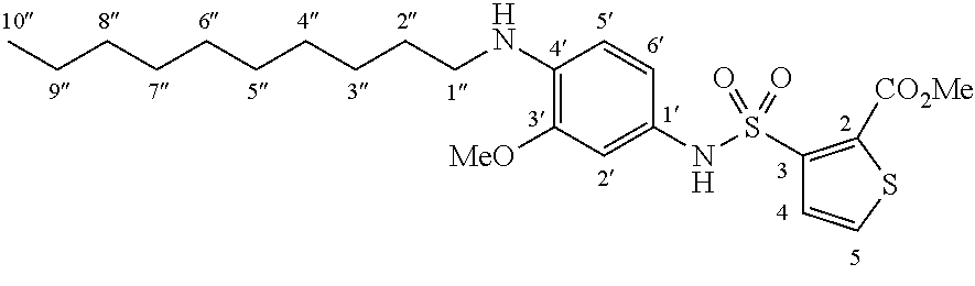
C1(NCCCCCCCCCC)=C([MeO])C=C(NS(C2=C([CO2Me])SC=C2)(=O)=O)C=C1
